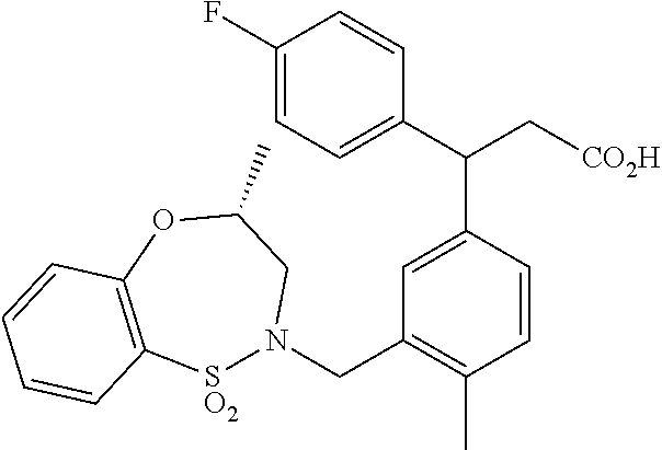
C1(F)=CC=C(C(C2=CC(CN3[SO2]C4=C(OC(C)C3)C=CC=C4)=C(C)C=C2)C[CO2H])C=C1
